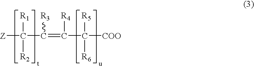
[Z]C(C(=C(C([COO])([R5])[R6])[R4])[R3])([R1])[R2]
